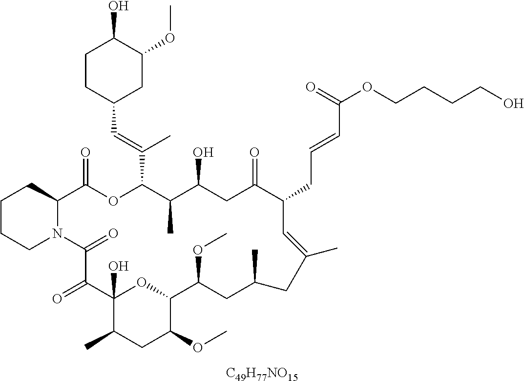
[C49H77NO15].C1CCN2C(C1)C(=O)OC(C(=CC1CC(OC)C(O)CC1)C)C(C)C(O)CC(=O)C(CC=CC(=O)OCCCCO)C=C(C)CC(C)CC(OC)C1OC(O)(C(=O)C2=O)C(C)CC1OC
